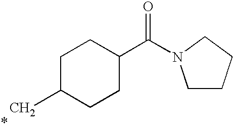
C1C(C)CCC(C(=O)N2CCCC2)C1
